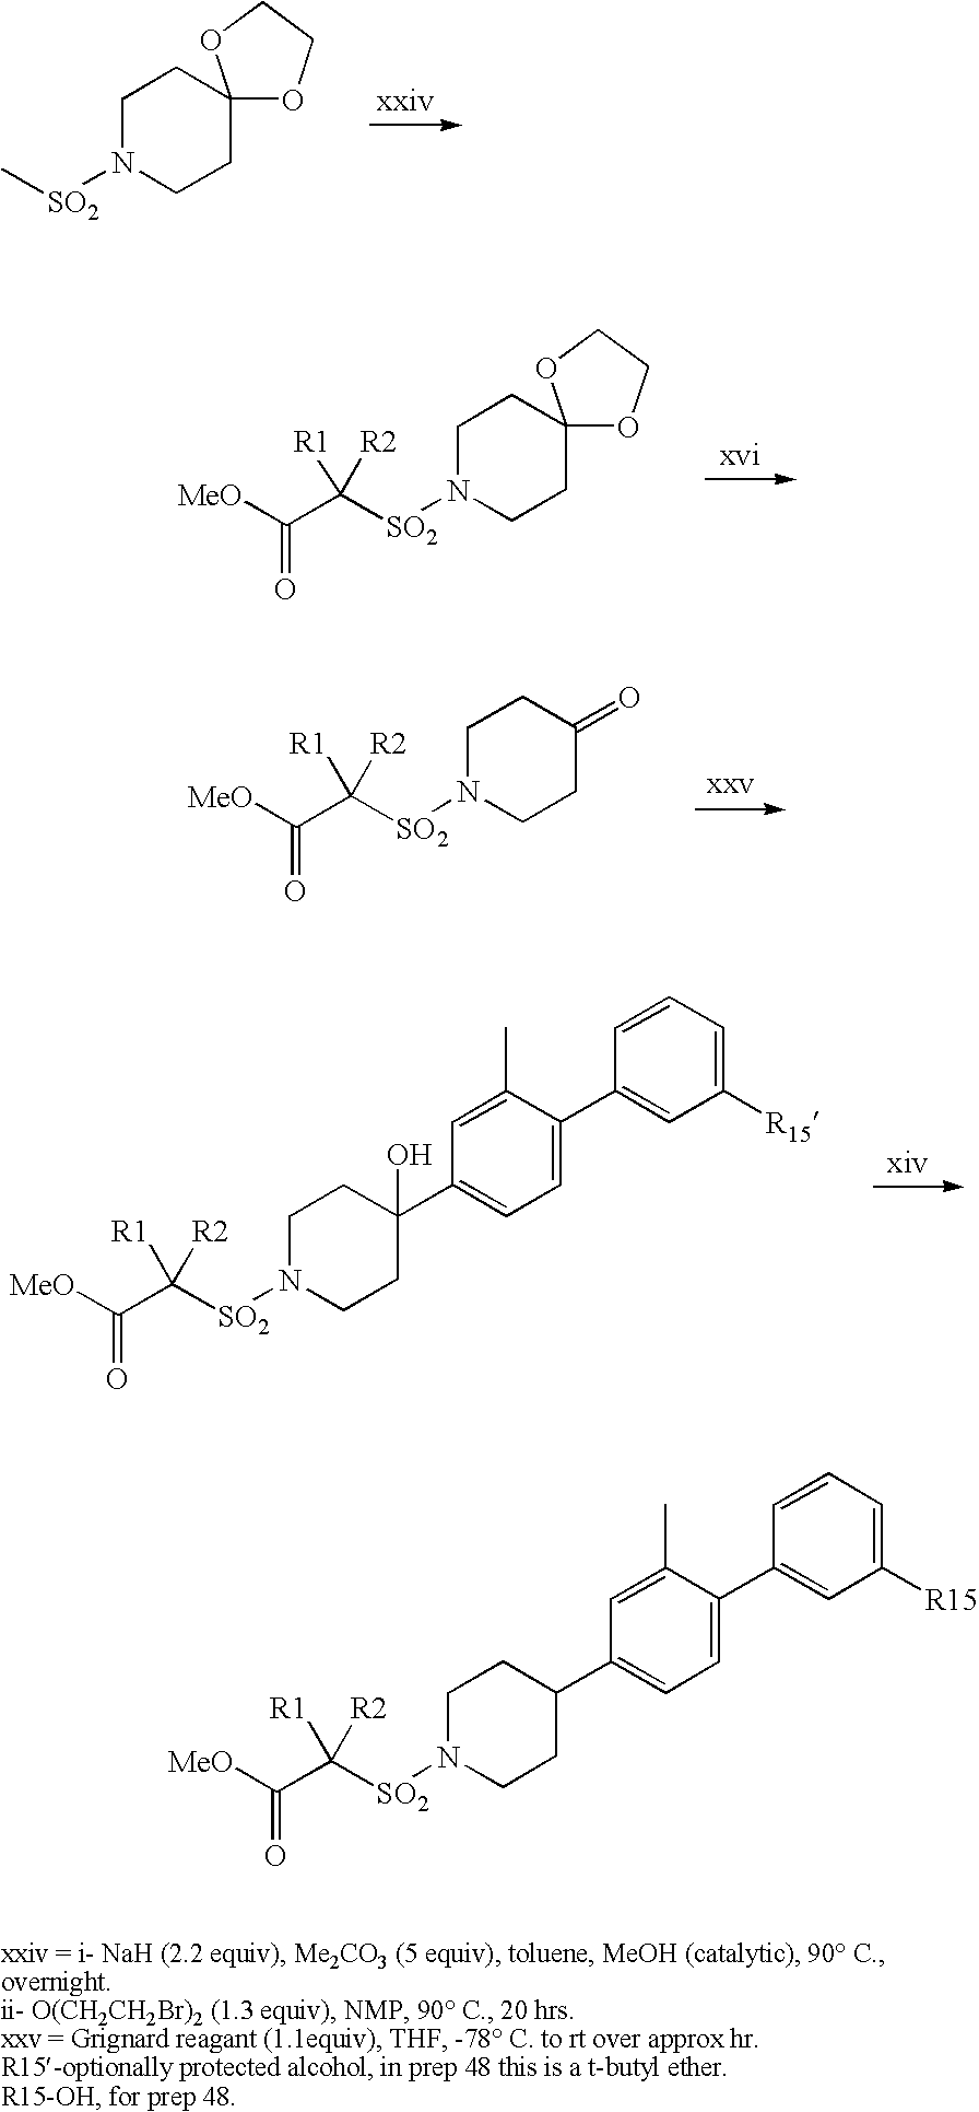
C1N([SO2]C)CCC2(C1)OCCO2.[MeO]C(C([SO2]N1CCC2(CC1)OCCO2)([R2])[R1])=O.[MeO]C(C([SO2]N1CCC(=O)CC1)([R2])[R1])=O.[MeO]C(C([SO2]N1CCC(O)(C2=CC=C(C3=CC([R15])=CC=C3)C(C)=C2)CC1)([R2])[R1])=O.[MeO]C(C([SO2]N1CCC(C2=CC=C(C3=CC([R15])=CC=C3)C(C)=C2)CC1)([R2])[R1])=O
